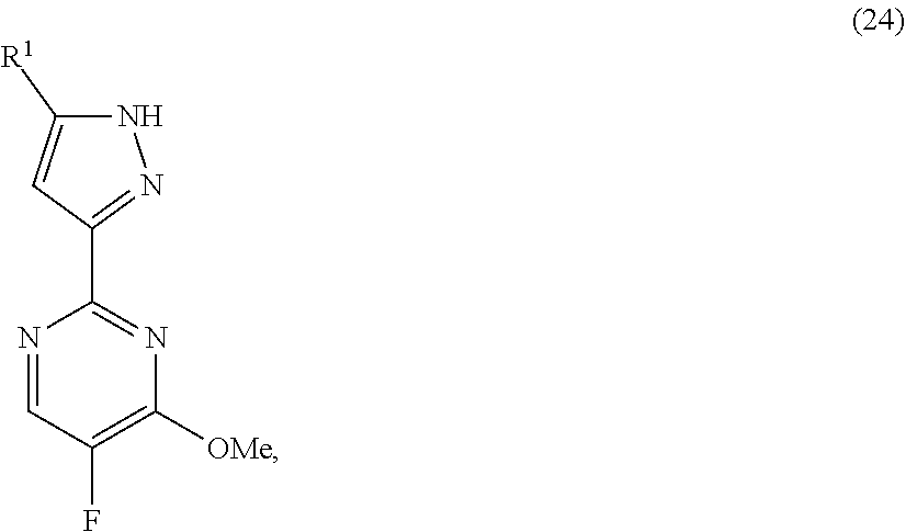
C1=NC(C2=NNC([R1])=C2)=NC([OMe])=C1F
